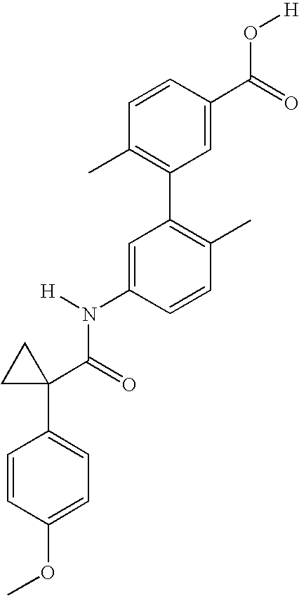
C1=C(N(C(C2(C3=CC=C(OC)C=C3)CC2)=O)[H])C=CC(C)=C1C1=C(C)C=CC(C(=O)O[H])=C1
